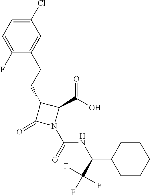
C1(CCC2=CC(Cl)=CC=C2F)C(=O)N(C(=O)NC(C2CCCCC2)C(F)(F)F)C1C(O)=O
